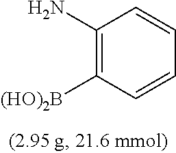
C1(N)=C([(HO)2B])C=CC=C1
